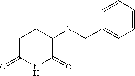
C1C(=O)NC(=O)C(N(CC2=CC=CC=C2)C)C1
